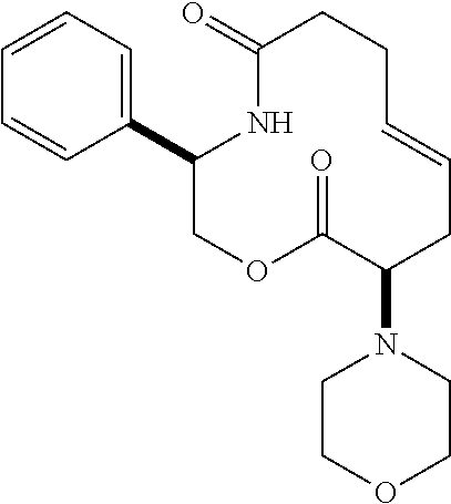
C1(C2=CC=CC=C2)COC(=O)C(N2CCOCC2)CC=CCCC(=O)N1
